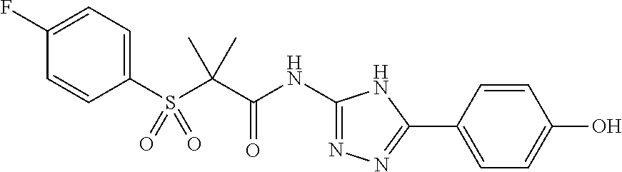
C(C(=O)NC1=NN=C(C2=CC=C(O)C=C2)N1)(C)(C)S(C1=CC=C(F)C=C1)(=O)=O
